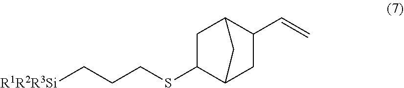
C1C(SCCC[R1R2R3Si])C2CC(C=C)C1C2
